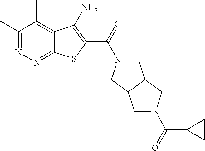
C1(C)=NN=C2C(=C1C)C(N)=C(C(=O)N1CC3C(C1)CN(C(C1CC1)=O)C3)S2
